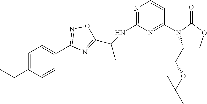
C1(NC(C2=NC(C3=CC=C(CC)C=C3)=NO2)C)=NC=CC(N2C(C(C)OC(C)(C)C)COC2=O)=N1
